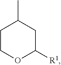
C1C([R1])OCCC1C
